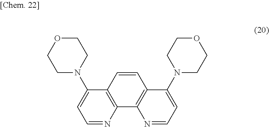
C1N(C2=CC=NC3=C2C=CC2=C3N=CC=C2N2CCOCC2)CCOC1
